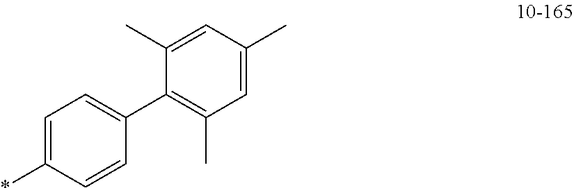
C1=C(*)C=CC(C2=C(C)C=C(C)C=C2C)=C1
